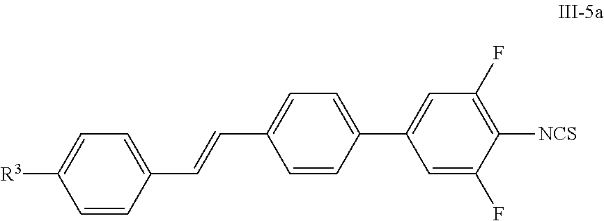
C1=CC(C=CC2=CC=C(C3=CC(F)=C([NCS])C(F)=C3)C=C2)=CC=C1[R3]
